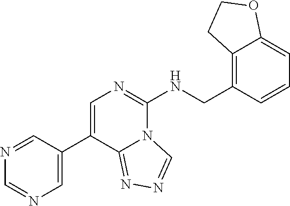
N1=CC(C2=CN=C(NCC3=C4C(=CC=C3)OCC4)N3C2=NN=C3)=CN=C1
